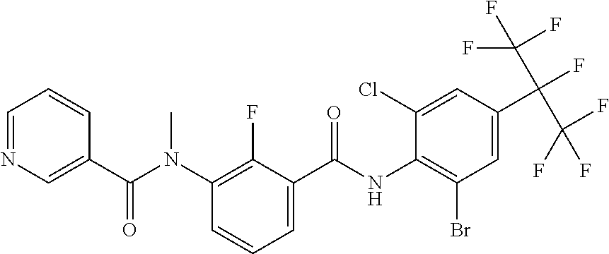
C1=C(C(F)(C(F)(F)F)C(F)(F)F)C=C(Cl)C(NC(C2=CC=CC(N(C(C3=CN=CC=C3)=O)C)=C2F)=O)=C1Br
